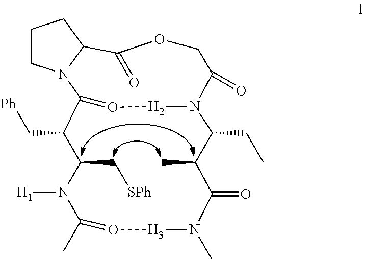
C1CN2C(C1)C(=O)OCC(=O)N1C(CC)C(C)C(=O)N(C)[H3]O=C(C)N([H1])C(C[SPh])C(C[Ph])C2=O[H2]1
